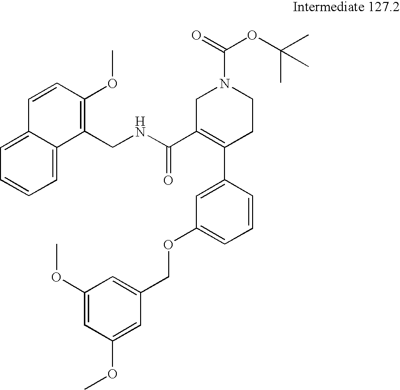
C1(OC)=CC(OC)=CC(COC2=CC=CC(C3=C(C(NCC4=C(OC)C=CC5=CC=CC=C45)=O)CN(C(OC(C)(C)C)=O)CC3)=C2)=C1
